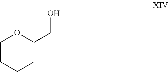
C1CCCC(CO)O1
